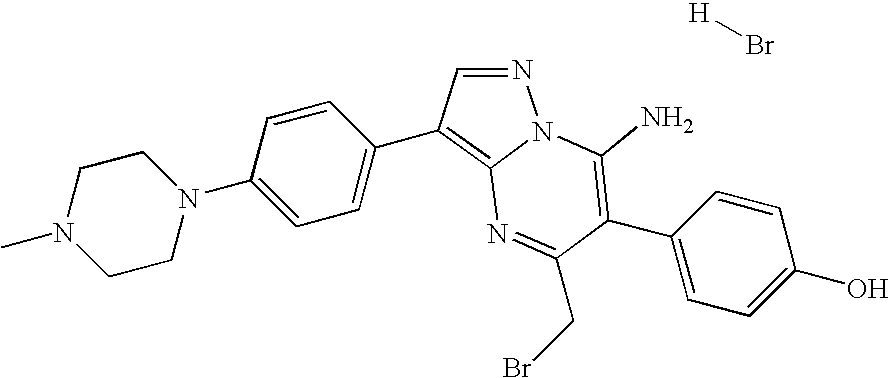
[H]Br.C1=CC(C2=C(N)N3C(=C(C4=CC=C(N5CCN(C)CC5)C=C4)C=N3)N=C2CBr)=CC=C1O
